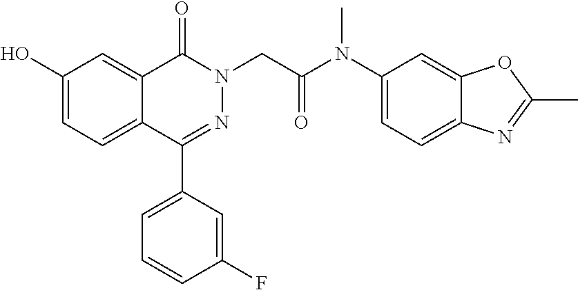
C12=CC(O)=CC=C1C(C1=CC=CC(F)=C1)=NN(CC(=O)N(C1=CC=C3C(=C1)OC(C)=N3)C)C2=O
